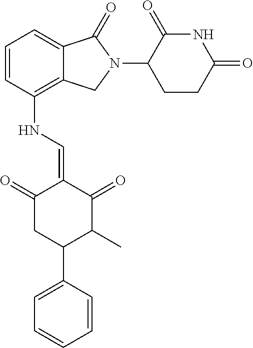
C1=CC(NC=C2C(=O)CC(C3=CC=CC=C3)C(C)C2=O)=C2C(=C1)C(=O)N(C1CCC(=O)NC1=O)C2
